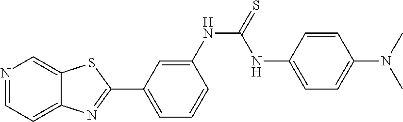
N1=CC=C2C(=C1)SC(C1=CC=CC(NC(=S)NC3=CC=C(N(C)C)C=C3)=C1)=N2
